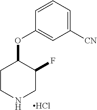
C1=CC(OC2CCNCC2F)=CC([CN])=C1.Cl
